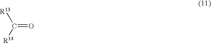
C(=O)([R14])[R13]
